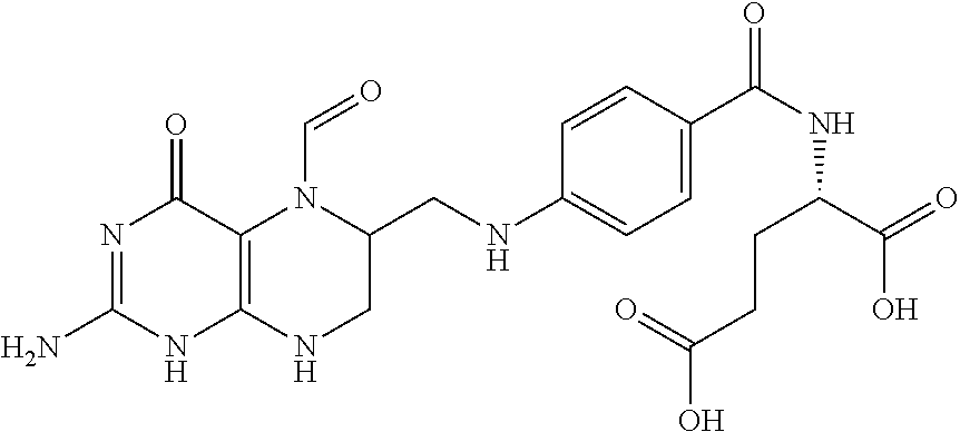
N1=C(N)NC2=C(C1=O)N(C=O)C(CNC1=CC=C(C(NC(CCC(=O)O)C(O)=O)=O)C=C1)CN2
